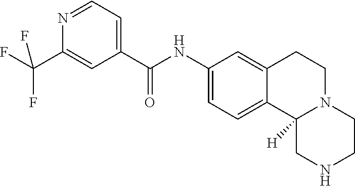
N1=CC=C(C(NC2=CC=C3C(=C2)CCN2C3([H])CNCC2)=O)C=C1C(F)(F)F
